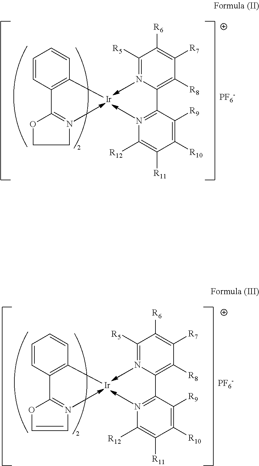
C1([R5])=NC(C2=NC([R12])=C([R11])C([R10])=C2[R9])=C([R8])C([R7])=C1[R6].[PF6-].C1=CC(C2=NCCO2)=C([Ir])C=C1.C1([R5])=NC(C2=NC([R12])=C([R11])C([R10])=C2[R9])=C([R8])C([R7])=C1[R6].[PF6-].C1=CC(C2=NC=CO2)=C([Ir])C=C1
